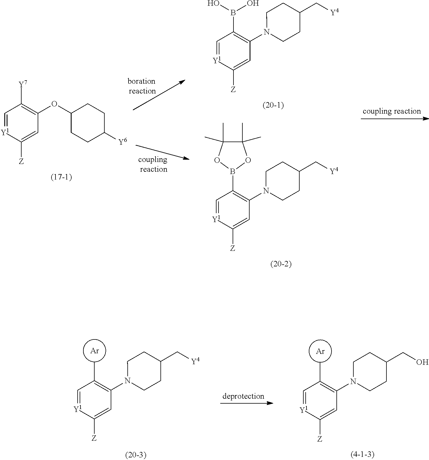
C1=[Y1]C([Z])=CC(OC2CCC([Y6])CC2)=C1[Y7].C1=[Y1]C([Z])=CC(N2CCC(C[Y4])CC2)=C1B1OC(C)(C)C(C)(C)O1.C1=[Y1]C([Z])=CC(N2CCC(C[Y4])CC2)=C1B(O)O.C1=[Y1]C([Z])=CC(N2CCC(CO)CC2)=C1C.C1=[Y1]C([Z])=CC(N2CCC(C[Y4])CC2)=C1C.[Ar].[Ar]
